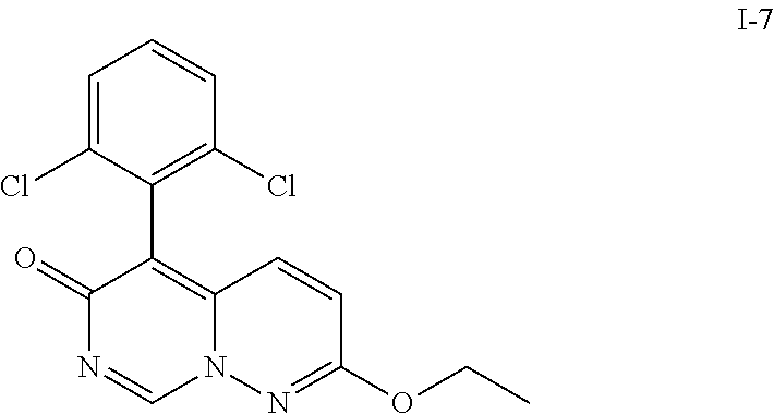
C(OC1=NN2C(=C(C3=C(Cl)C=CC=C3Cl)C(=O)N=C2)C=C1)C
